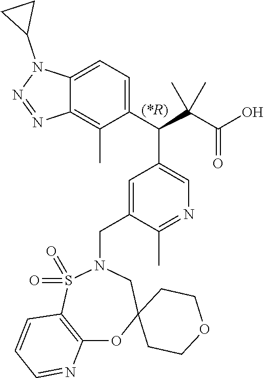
C1=C(CN2S(=O)(=O)C3=C(OC4(C2)CCOCC4)N=CC=C3)C(C)=NC=C1C(C(C(O)=O)(C)C)C1=CC=C2C(=C1C)N=NN2C1CC1
